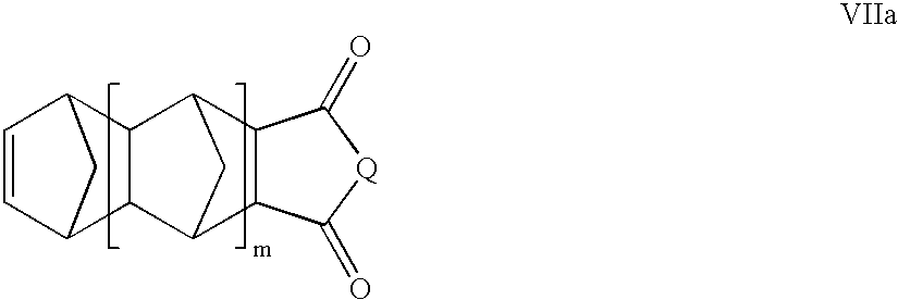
C1=CC2C3C(C1C2)C1C2C(C3C1)C(=O)[Q]C2=O
